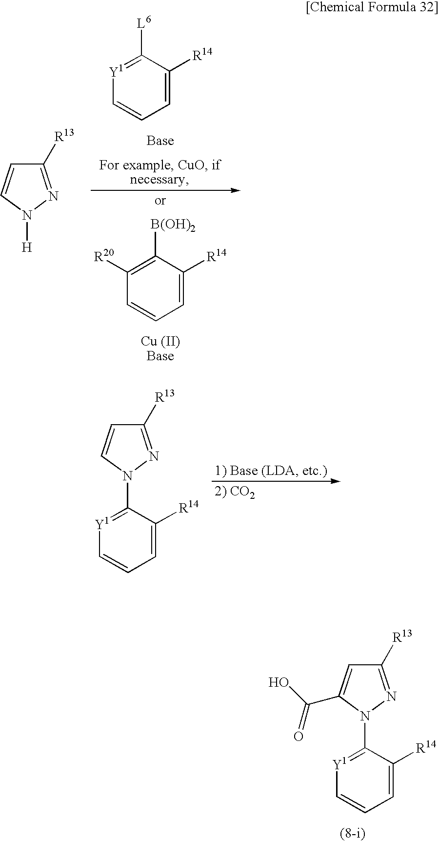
C1=C([R14])C(N2N=C([R13])C=C2C(=O)O)=[Y1]C=C1.C1=C([R14])C([B(OH)2])=C([R20])C=C1.C1=C([R14])C([L6])=[Y1]C=C1.C1([R13])=NN([H])C=C1.C1=C([R14])C(N2N=C([R13])C=C2)=[Y1]C=C1
